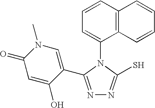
C1=CC2=C(C(N3C(S)=NN=C3C3=CN(C)C(=O)C=C3O)=C1)C=CC=C2
